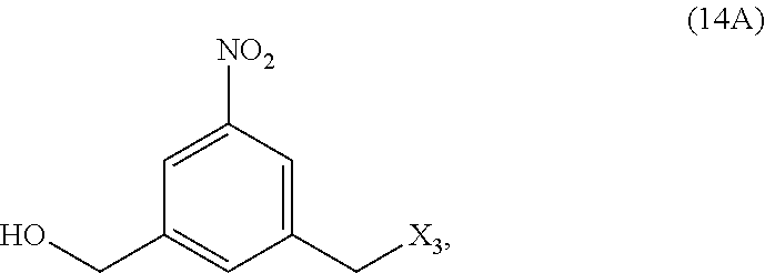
C1(CO)=CC(C[X3])=CC([NO2])=C1
